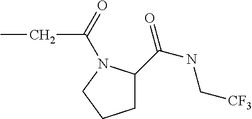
C1C(C(NC[CF3])=O)N(C(=O)CC)CC1
